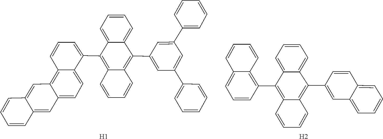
C1=CC=CC=C1C1=CC(C2=C3C=CC=CC3=C(C3=CC=CC4=C5C(=CC=C43)C=C3C=CC=CC3=C5)C3=CC=CC=C32)=CC(C2=CC=CC=C2)=C1.[H1].C1=CC=CC2=C(C3=C4C(=C(C5=CC6=CC=CC=C6C=C5)C5=CC=CC=C35)C=CC=C4)C=CC=C12.[H2]
